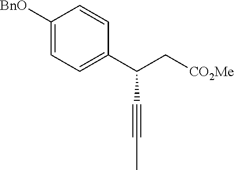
[BnO]C1=CC=C(C(C[CO2Me])C#CC)C=C1
